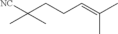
[NC]C(CCC=C(C)C)(C)C
